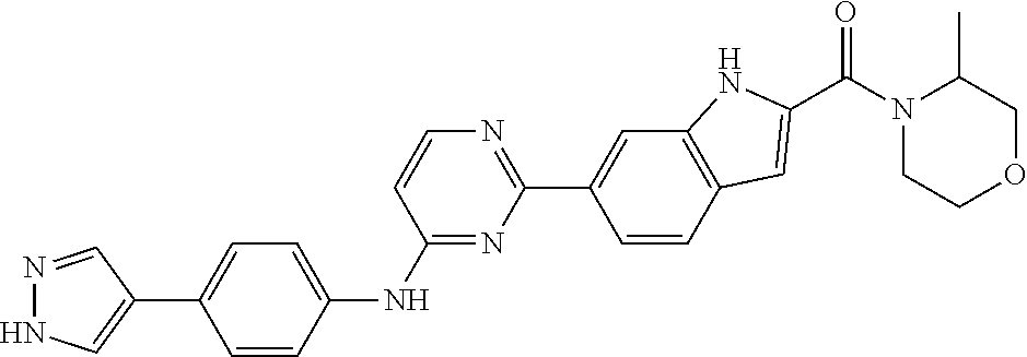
N1=C(NC2=CC=C(C3=CNN=C3)C=C2)C=CN=C1C1=CC2=C(C=C1)C=C(C(N1CCOCC1C)=O)N2
